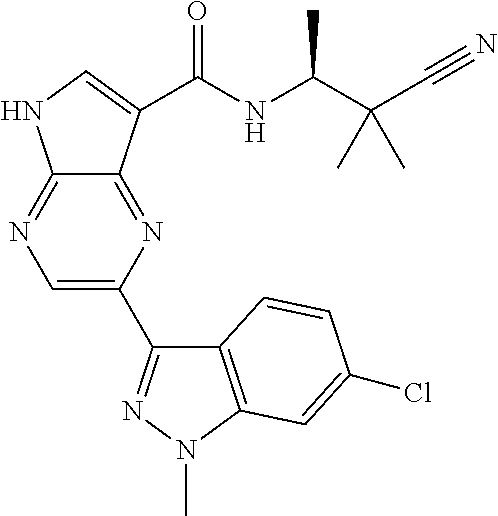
C12=NC(C3=NN(C)C4=C3C=CC(Cl)=C4)=CN=C1NC=C2C(NC(C(C#N)(C)C)C)=O
